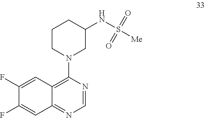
C1CN(C2=C3C(=NC=N2)C=C(F)C(F)=C3)CC(NS([Me])(=O)=O)C1
